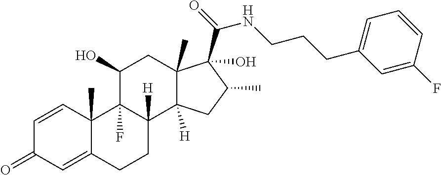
C1=CC2(C)C(=CC1=O)CCC1([H])C2(F)C(O)CC2(C)C1([H])CC(C)C2(C(=O)NCCCC1=CC=CC(F)=C1)O
